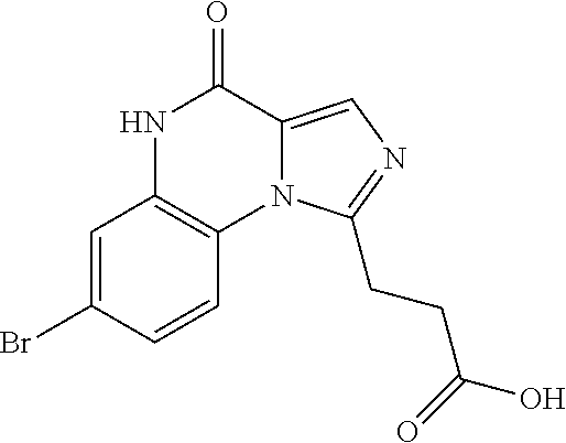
C1=C(Br)C=CC2=C1NC(=O)C1=CN=C(CCC(=O)O)N21
